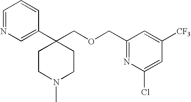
N1=CC=CC(C2(COCC3=NC(Cl)=CC([CF3])=C3)CCN(C)CC2)=C1
